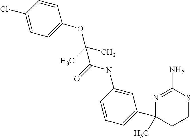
N1=C(N)SCCC1(C1=CC=CC(NC(=O)C(C)(C)OC2=CC=C(Cl)C=C2)=C1)C
